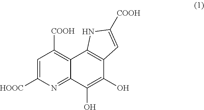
C1=C([HOOC])N=C2C(=C1[COOH])C1=C(C(O)=C2O)C=C([COOH])N1
